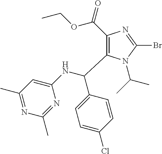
C1(C(=O)OCC)=C(C(NC2=CC(C)=NC(C)=N2)C2=CC=C(Cl)C=C2)N(C(C)C)C(Br)=N1
